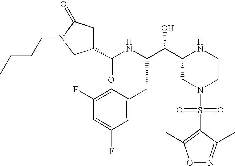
C1(C(NC(C(C2CN(S(=O)(=O)C3=C(C)ON=C3C)CCN2)O)CC2=CC(F)=CC(F)=C2)=O)CC(=O)N(CCCC)C1
